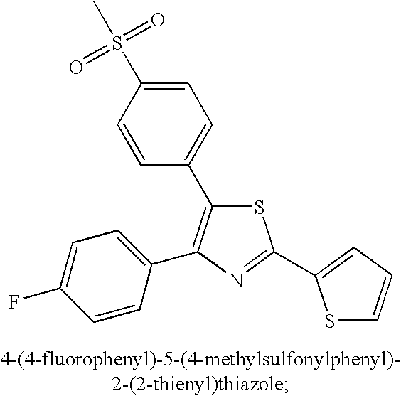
C1=C(S(C)(=O)=O)C=CC(C2=C(C3=CC=C(F)C=C3)N=C(C3=CC=CS3)S2)=C1
